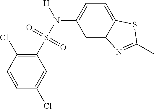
C1=C2C(=CC=C1N(S(C1=C(Cl)C=CC(Cl)=C1)(=O)=O)[H])SC(C)=N2
